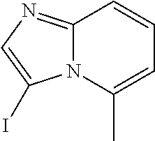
N12C(=NC=C1I)C=CC=C2C
